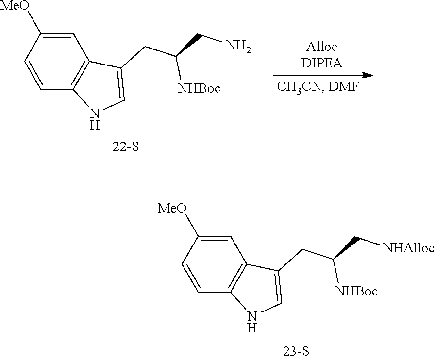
C1([MeO])=CC2=C(C=C1)NC=C2CC(C[NHAlloc])[NHBoc].C1([MeO])=CC2=C(NC=C2CC(CN)[NHBoc])C=C1
